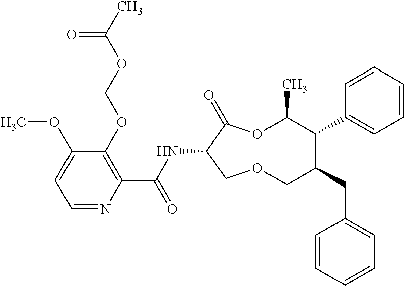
C1(OCOC(C)=O)=C(C(NC2C(=O)OC(C)C(C3=CC=CC=C3)C(CC3=CC=CC=C3)COC2)=O)N=CC=C1OC
